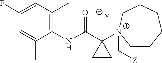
[Y].C1=C(C)C(NC(C2([N+]3(C[Z])CCCCCC3)CC2)=O)=C(C)C=C1F
